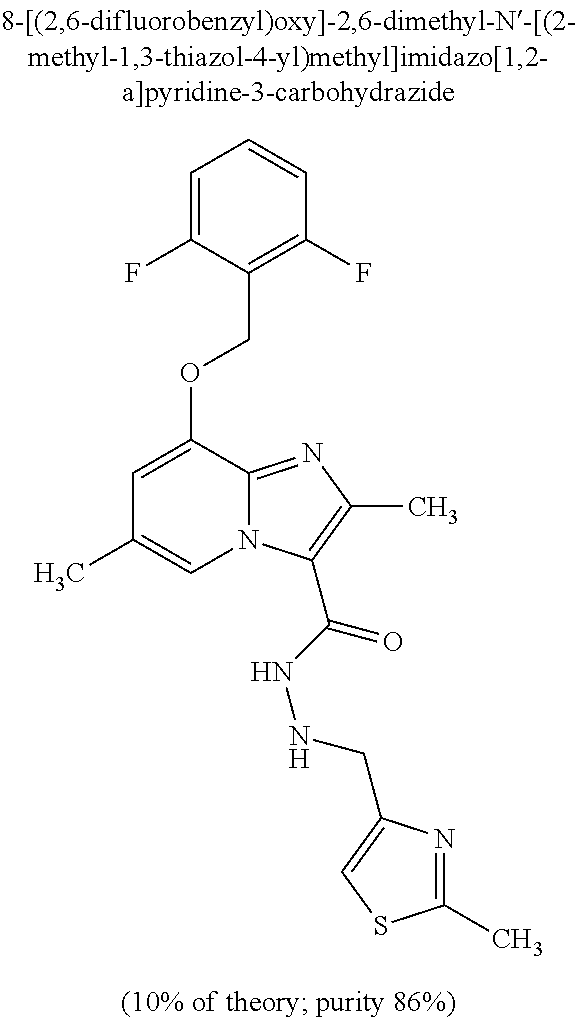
C1=C(F)C(COC2=CC(C)=CN3C2=NC(C)=C3C(NNCC2=CSC(C)=N2)=O)=C(F)C=C1
